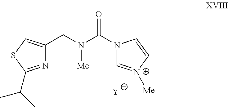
C1(CN(C(N2C=[N+]([Me])C=C2)=O)[Me])=CSC(C(C)C)=N1.[Y]
